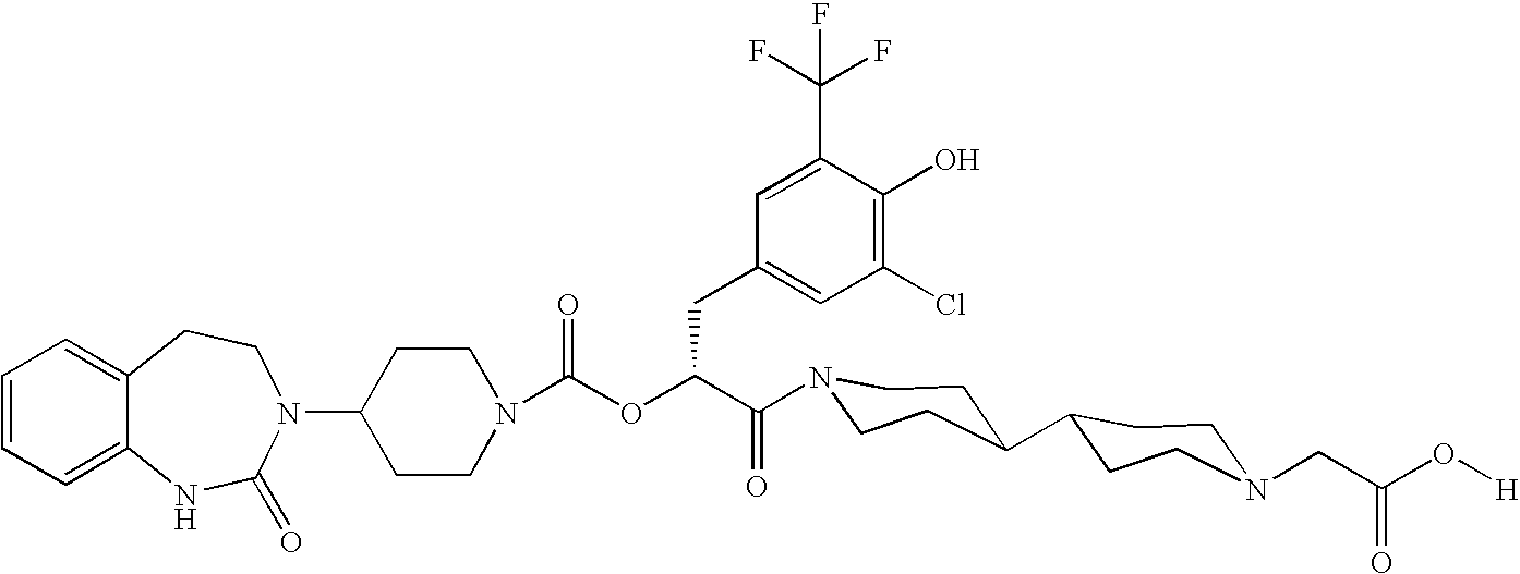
C12=CC=CC=C1NC(=O)N(C1CCN(C(=O)OC(C(=O)N3CCC(C4CCN(CC(O[H])=O)CC4)CC3)CC3=CC(Cl)=C(O)C(C(F)(F)F)=C3)CC1)CC2
